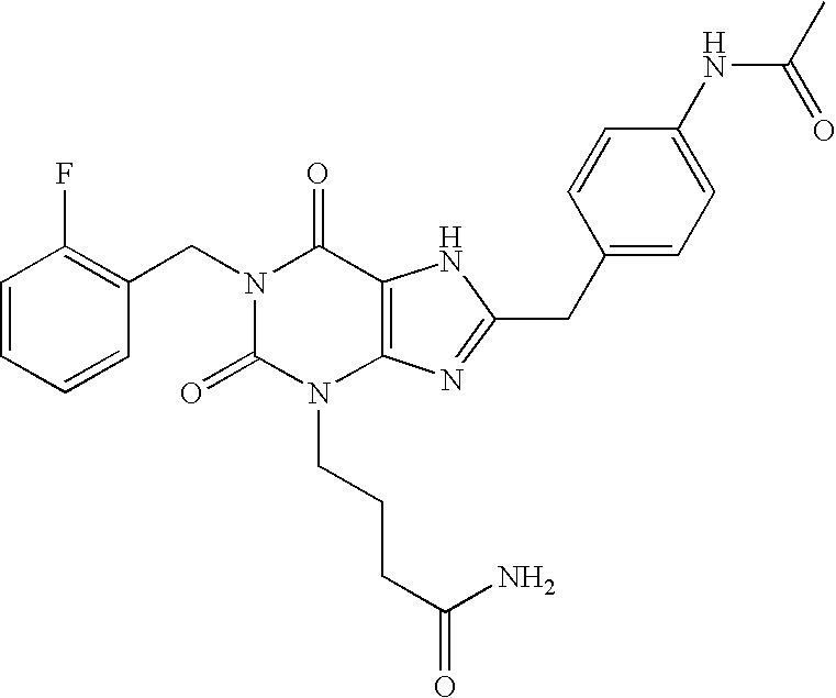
C1=CC=CC(CN2C(=O)N(CCCC(N)=O)C3=C(C2=O)NC(CC2=CC=C(NC(=O)C)C=C2)=N3)=C1F
